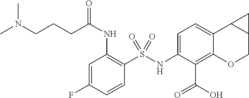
C1=C(NS(C2=C(NC(CCCN(C)C)=O)C=C(F)C=C2)(=O)=O)C(C(=O)O)=C2C(=C1)C1C(CO2)C1
